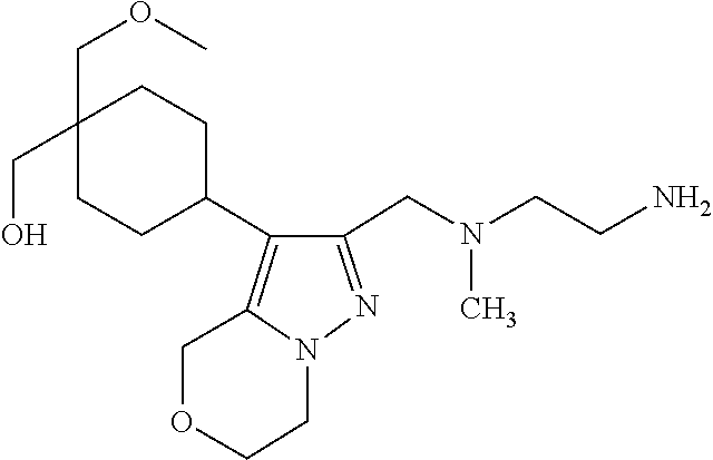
N(C)(CC1=NN2CCOCC2=C1C1CCC(COC)(CO)CC1)CCN
